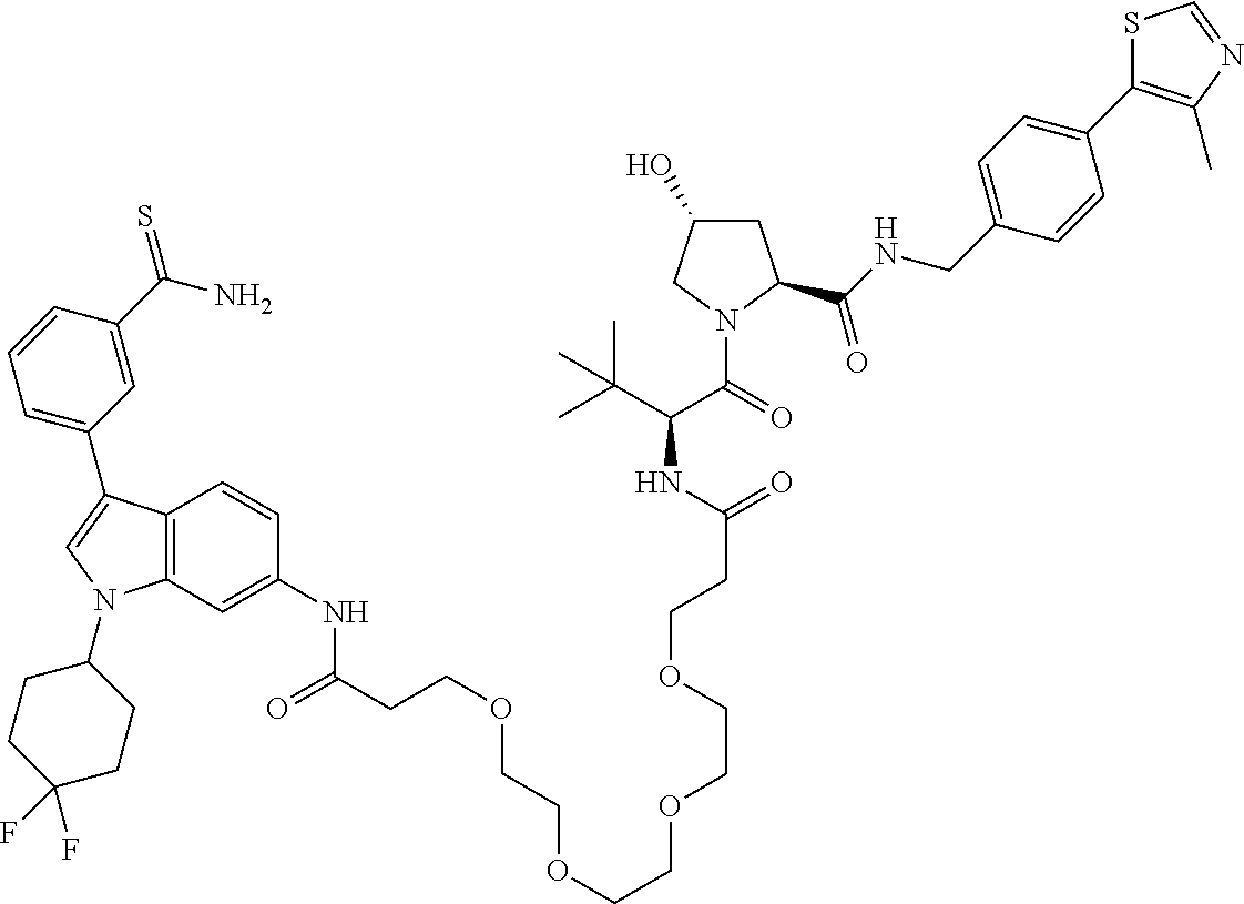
C12=C(C=C(NC(=O)CCOCCOCCOCCOCCC(NC(C(C)(C)C)C(N3C(C(NCC4=CC=C(C5=C(C)N=CS5)C=C4)=O)CC(O)C3)=O)=O)C=C1)N(C1CCC(F)(F)CC1)C=C2C1=CC=CC(C(N)=S)=C1
